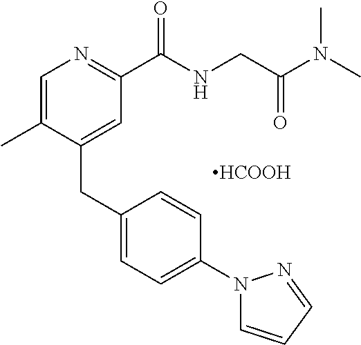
[HCOOH].C1=C(C)C(CC2=CC=C(N3C=CC=N3)C=C2)=CC(C(NCC(N(C)C)=O)=O)=N1
